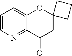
C1=CN=C2C(=C1)OC1(CC2=O)CCC1
